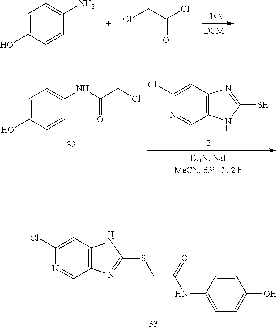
C1(Cl)=CC2=C(C=N1)N=C(SCC(NC1=CC=C(O)C=C1)=O)N2.C1=C(O)C=CC(N)=C1.ClCC(Cl)=O.C1=C(O)C=CC(NC(CCl)=O)=C1.C1(Cl)=CC2=C(C=N1)NC(S)=N2
